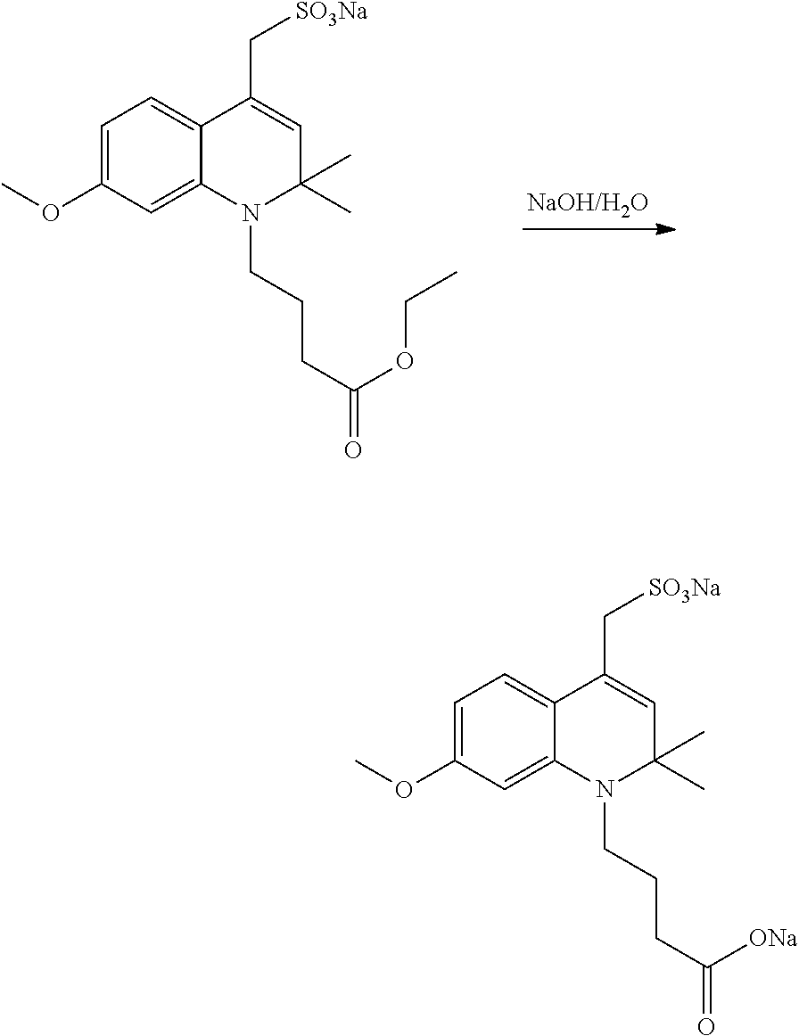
C1=C(OC)C=C2C(=C1)C(C[SO3Na])=CC(C)(C)N2CCCC(=O)OCC.C1=C(OC)C=C2C(=C1)C(C[SO3Na])=CC(C)(C)N2CCCC(=O)[ONa]
